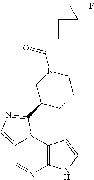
C12=CN=C(C3CCCN(C(C4CC(F)(F)C4)=O)C3)N1C1=C(N=C2)NC=C1
